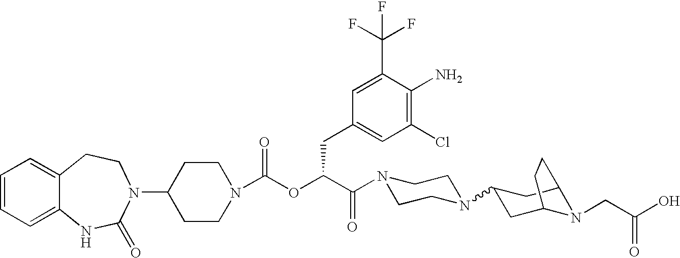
C1(N2C(=O)NC3=CC=CC=C3CC2)CCN(C(OC(C(N2CCN(C3CC4N(CC(O)=O)C(C3)CC4)CC2)=O)CC2=CC(Cl)=C(N)C(C(F)(F)F)=C2)=O)CC1
